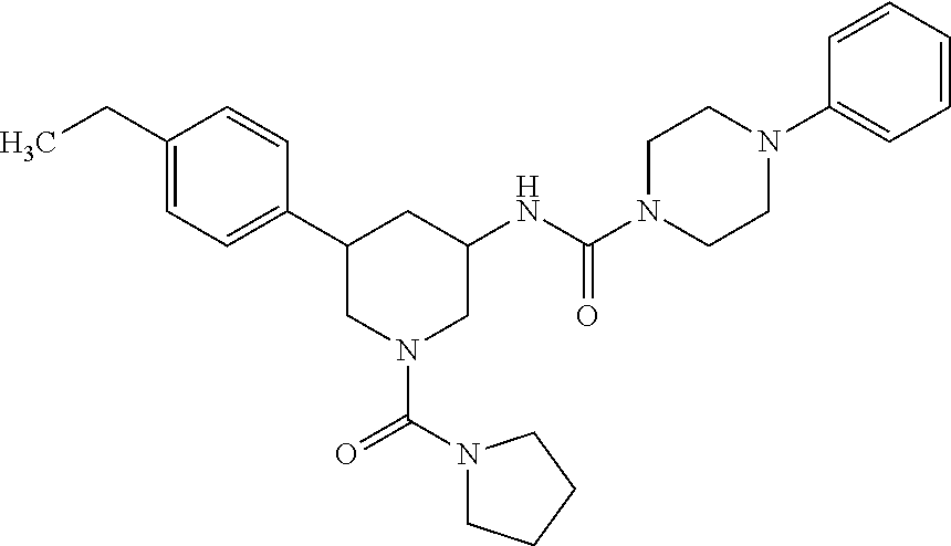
C1(CC)=CC=C(C2CN(C(N3CCCC3)=O)CC(NC(=O)N3CCN(C4=CC=CC=C4)CC3)C2)C=C1
